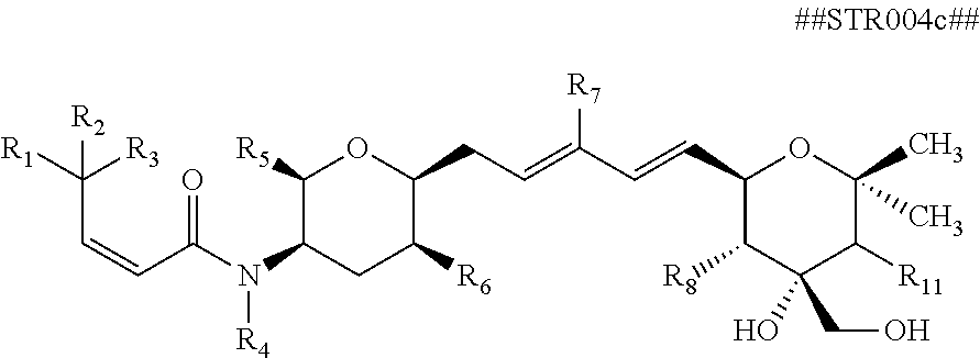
C(C=CC(=O)N(C1C([R5])OC(CC=C(C=CC2C([R8])C(CO)(O)C([R11])C(C)(C)O2)[R7])C([R6])C1)[R4])([R3])([R1])[R2]
